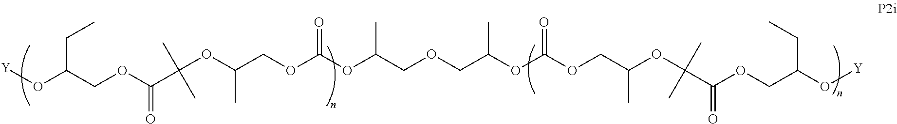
[Y]OC(COC(C(OC(C)COC(OC(C)COCC(OC(OCC(OC(C(OCC(O[Y])CC)=O)(C)C)C)=O)C)=O)(C)C)=O)CC
